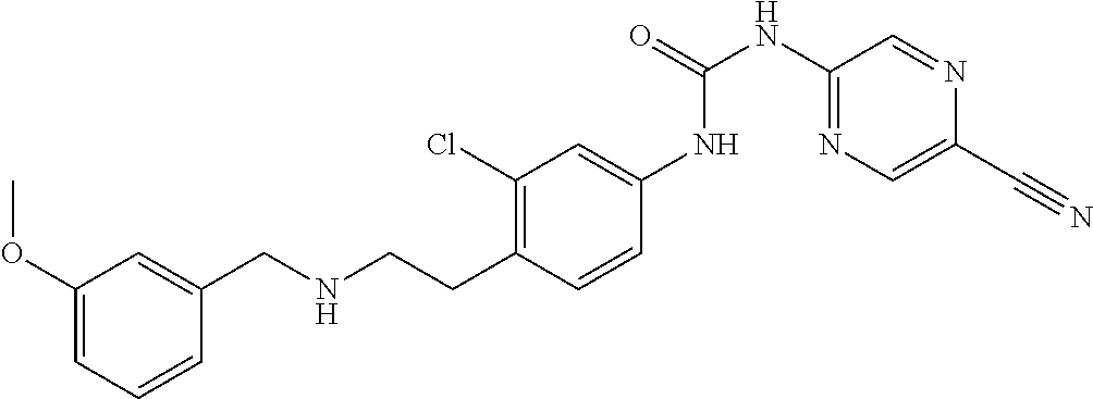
C1(OC)=CC=CC(CNCCC2=C(Cl)C=C(NC(NC3=NC=C(C#N)N=C3)=O)C=C2)=C1
